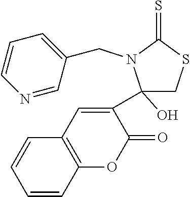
C1(O)(C2=CC3=C(OC2=O)C=CC=C3)CSC(=S)N1CC1=CC=CN=C1
